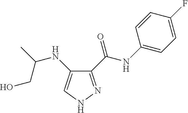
C(NC1=CNN=C1C(NC1=CC=C(F)C=C1)=O)(C)CO
